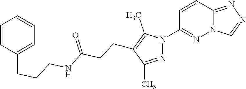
C12=NN=CN1N=C(N1N=C(C)C(CCC(NCCCC3=CC=CC=C3)=O)=C1C)C=C2
